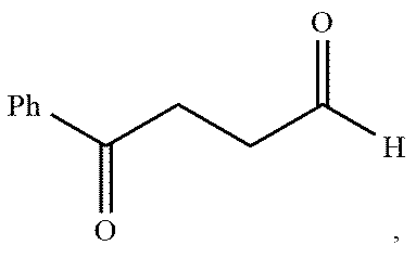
C(CCC([H])=O)([Ph])=O
